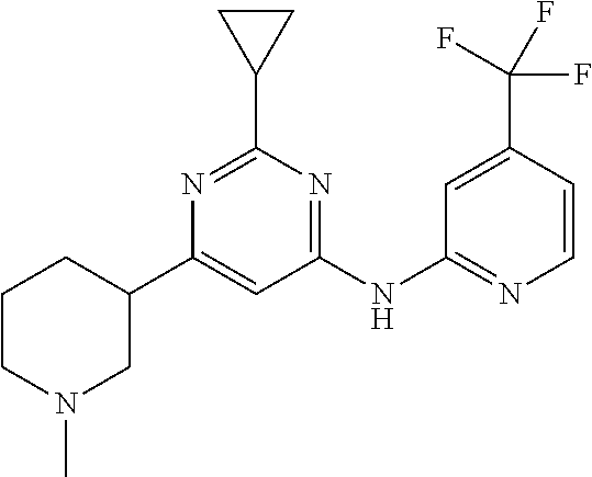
N1=C(C2CC2)N=C(NC2=NC=CC(C(F)(F)F)=C2)C=C1C1CN(C)CCC1
